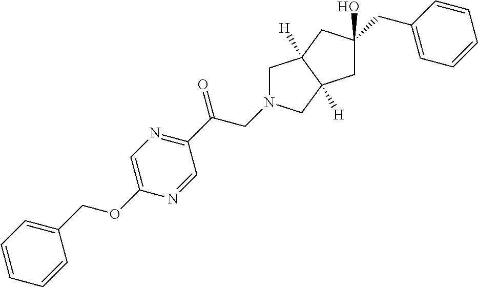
C1=CC=C(COC2=CN=C(C(CN3CC4([H])C([H])(C3)CC(O)(CC3=CC=CC=C3)C4)=O)C=N2)C=C1
